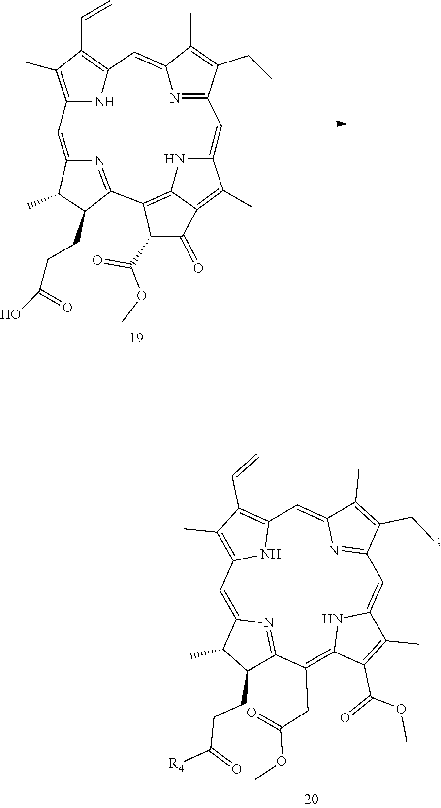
COC(C1C2=C3C(=C(C)C(=CC4=NC(=CC5=C(C=C)C(C)=C(C=C6C(C)C(CCC(O)=O)C2=N6)N5)C(C)=C4CC)N3)C1=O)=O.O(C(CC1=C2NC(=CC3=NC(=CC4=C(C=C)C(C)=C(N4)C=C4C(C)C(CCC([R4])=O)C1=N4)C(C)=C3CC)C(C)=C2C(OC)=O)=O)C
